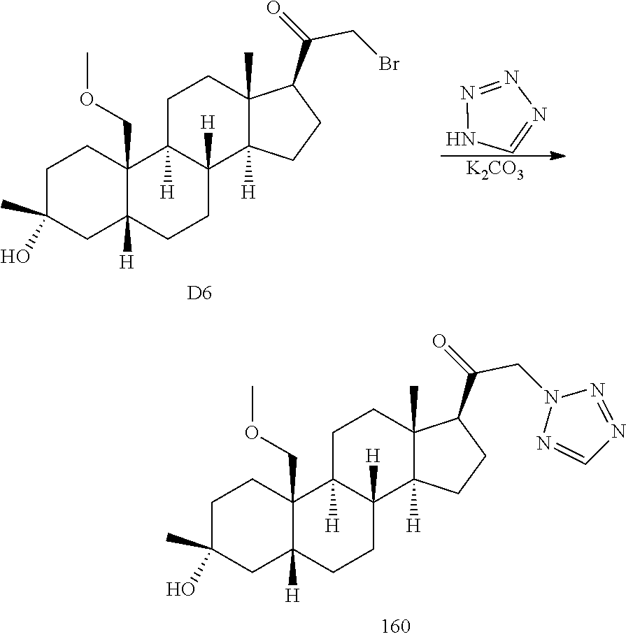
[K2CO3].C1C2([H])C(COC)(CCC1(C)O)C1([H])CCC3(C)C(C(=O)CBr)CCC3([H])C1([H])CC2.[D6].N1C=NN=N1.C1=NN(CC(C2C3(C)CCC4([H])C5(COC)C([H])(CC(O)(C)CC5)CCC4([H])C3([H])CC2)=O)N=N1
